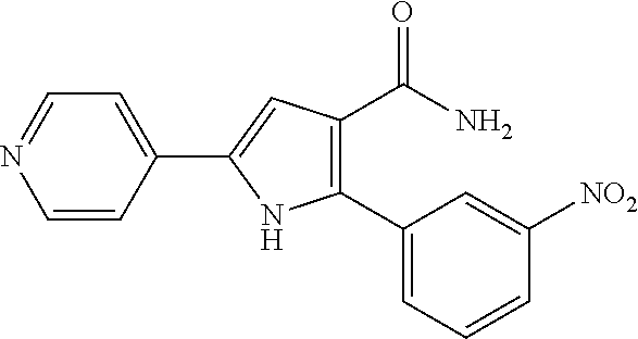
C1=CC(C2=CC(C(=O)N)=C(C3=CC=CC([NO2])=C3)N2)=CC=N1
